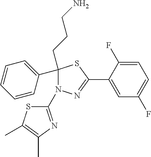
C1(C2=CC=CC=C2)(CCCN)N(C2=NC(C)=C(C)S2)N=C(C2=CC(F)=CC=C2F)S1
